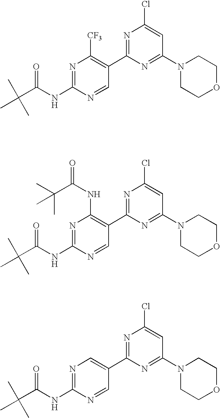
N1=C(C2=C([CF3])N=C(NC(C(C)(C)C)=O)N=C2)N=C(N2CCOCC2)C=C1Cl.N1=C(C2=C(NC(=O)C(C)(C)C)N=C(NC(C(C)(C)C)=O)N=C2)N=C(N2CCOCC2)C=C1Cl.N1=C(C2=CN=C(NC(C(C)(C)C)=O)N=C2)N=C(N2CCOCC2)C=C1Cl
